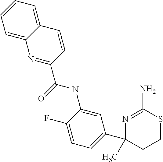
N(C1=CC(C2(C)CCSC(N)=N2)=CC=C1F)C(=O)C1=NC2=CC=CC=C2C=C1
